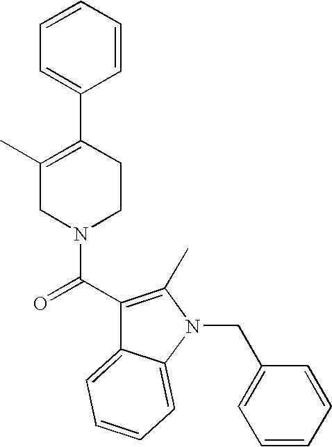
C1=CC=CC=C1C1=C(C)CN(C(C2=C(C)N(CC3=CC=CC=C3)C3=CC=CC=C23)=O)CC1
